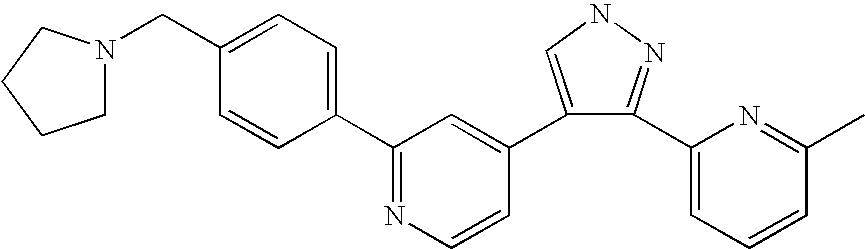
C1(C2=NC=CC(C3=CNN=C3C3=CC=CC(C)=N3)=C2)=CC=C(CN2CCCC2)C=C1
